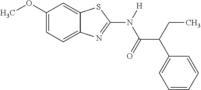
C1(OC)=CC=C2C(=C1)SC(N([H])C(=O)C(CC)C1=CC=CC=C1)=N2
